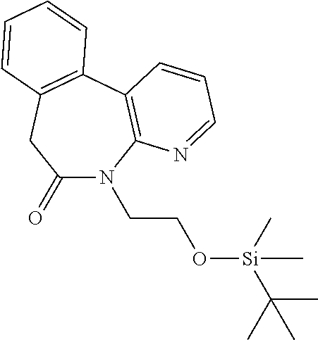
C1(=O)N(CCO[Si](C(C)(C)C)(C)C)C2=C(C3=C(C1)C=CC=C3)C=CC=N2
